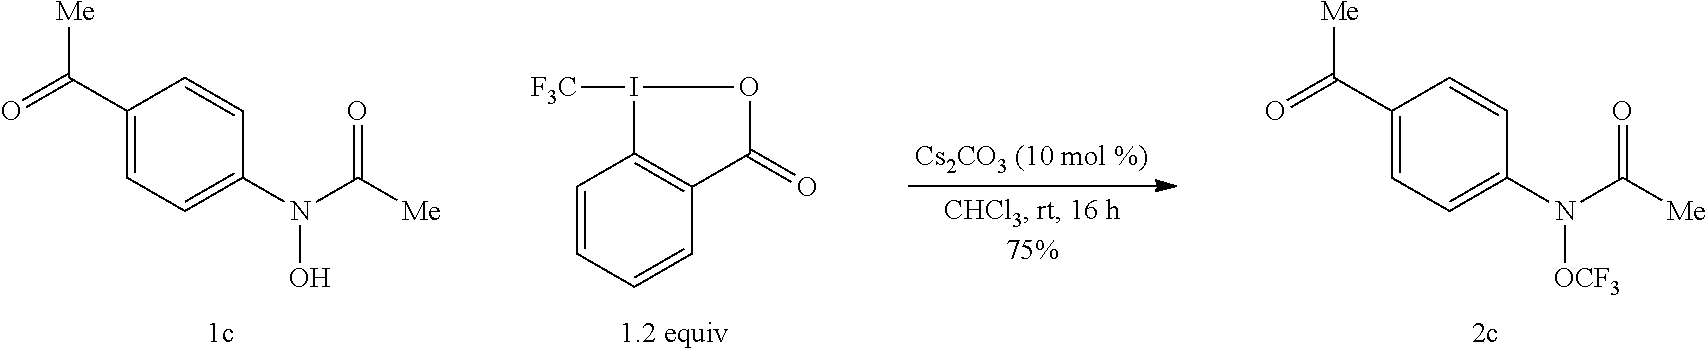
C1=C(N(O)C([Me])=O)C=CC(C(=O)[Me])=C1.C1=CC=CC2=C1I([F3C])OC2=O.C1=C(N([OCF3])C([Me])=O)C=CC(C(=O)[Me])=C1
